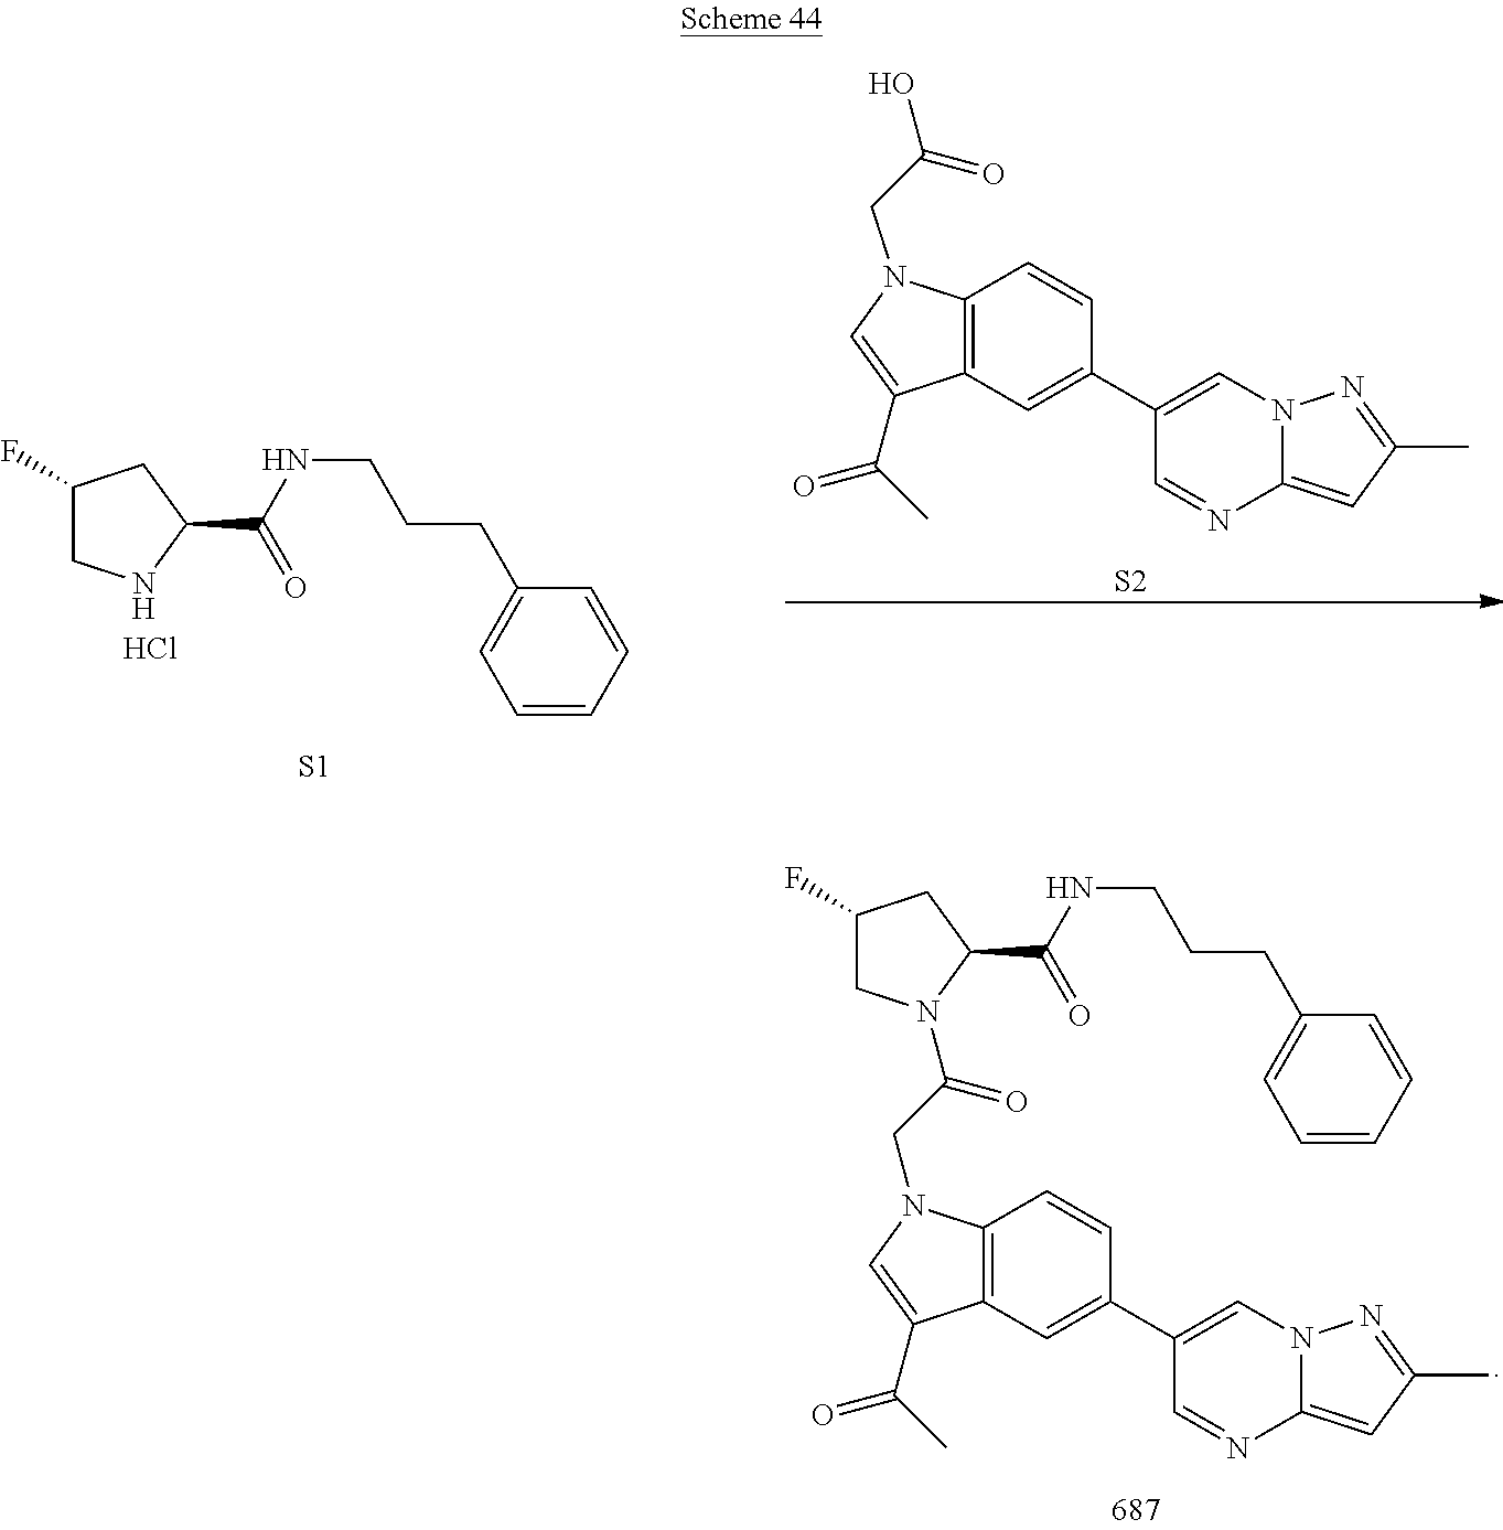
C1(F)CNC(C(NCCCC2=CC=CC=C2)=O)C1.Cl.[S1].C12=C(C=C(C3=CN4C(=CC(C)=N4)N=C3)C=C1)C(C(=O)C)=CN2CC(=O)O.[S2].C1(F)CN(C(=O)CN2C3=C(C(C(=O)C)=C2)C=C(C2=CN4C(=CC(C)=N4)N=C2)C=C3)C(C(NCCCC2=CC=CC=C2)=O)C1
